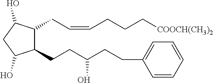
C1(CC=CCCC[COOCH(CH3)2])C(CCC(CCC2=CC=CC=C2)O)C(O)CC1O
